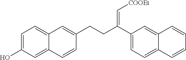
C1=C(O)C=C2C(=C1)C=C(CCC(C1=CC=C3C(=C1)C=CC=C3)=C[COOEt])C=C2
